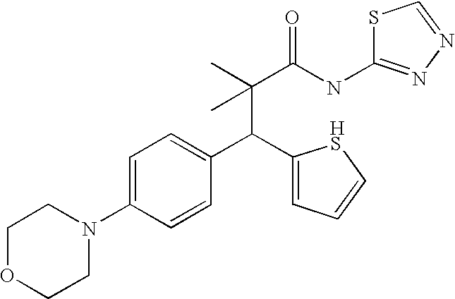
C(C(C)(C(NC1=NN=CS1)=O)C)(C1=CC=C(N2CCOCC2)C=C1)C1=CC=CS1
